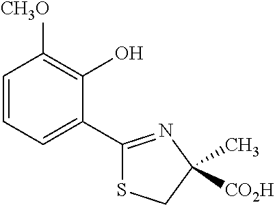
C1=CC=C(C2=NC(C)([CO2H])CS2)C(O)=C1[CH3O]
